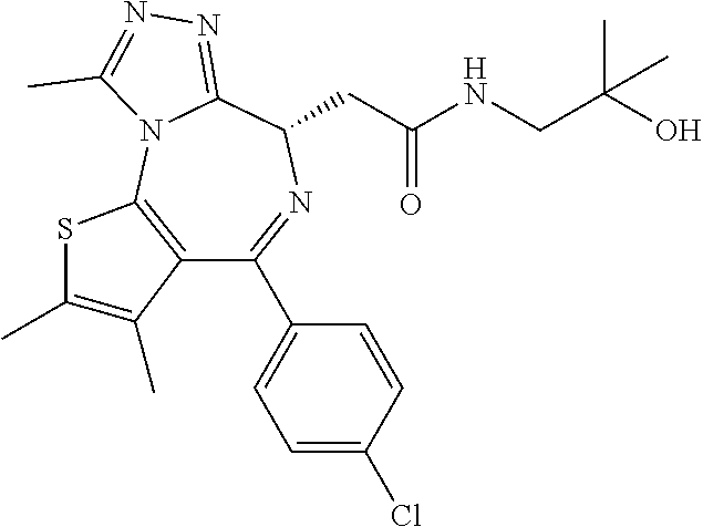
C12=C(N3C(=NN=C3C)C(CC(NCC(O)(C)C)=O)N=C1C1=CC=C(Cl)C=C1)SC(C)=C2C
